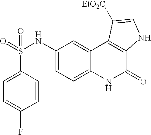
C1(S(=O)(NC2=CC=C3C(=C2)C2=C(C(=O)N3)NC=C2[EtO2C])=O)=CC=C(F)C=C1
